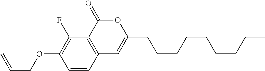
C1=CC2=C(C(F)=C1OCC=C)C(=O)OC(CCCCCCCCC)=C2
